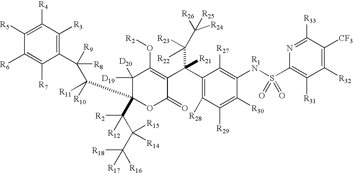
C1([D19])([D20])C(C(C([R8])([R9])C2=C([R3])C([R4])=C([R5])C([R6])=C2[R7])([R10])[R11])(C(C([R14])(C([R18])([R16])[R17])[R15])([R2])[R12])OC(=O)C(C(C2=C([R28])C([R29])=C([R30])C([R1N]S(C3=C([R31])C([R32])=C([CF3])C([R33])=N3)(=O)=O)=C2[R27])(C([R22])([R23])C([R26])([R25])[R24])[R21])=C1O[R2]
